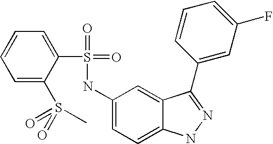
C1=CC=C(S(=O)(=O)C)C(S(=O)(=O)NC2=CC=C3C(=C2)C(C2=CC(F)=CC=C2)=NN3)=C1
